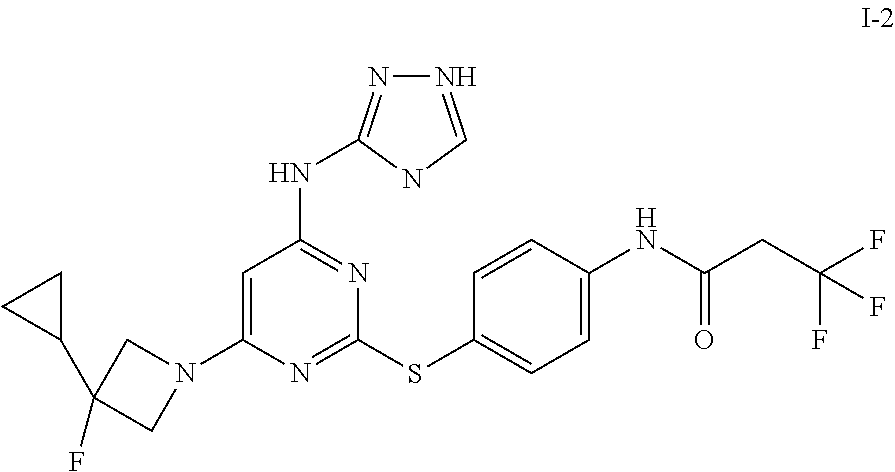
C1(SC2=CC=C(NC(CC(F)(F)F)=O)C=C2)=NC(N2CC(F)(C3CC3)C2)=CC(NC2=NN=CN2)=N1
